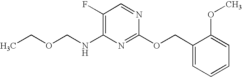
C1(F)=C(NCOCC)N=C(OCC2=CC=CC=C2OC)N=C1
